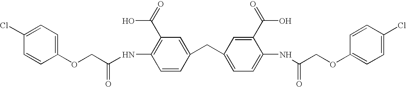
C(C(NC1=C(C(=O)O)C=C(CC2=CC=C(NC(COC3=CC=C(Cl)C=C3)=O)C(C(=O)O)=C2)C=C1)=O)OC1=CC=C(Cl)C=C1
